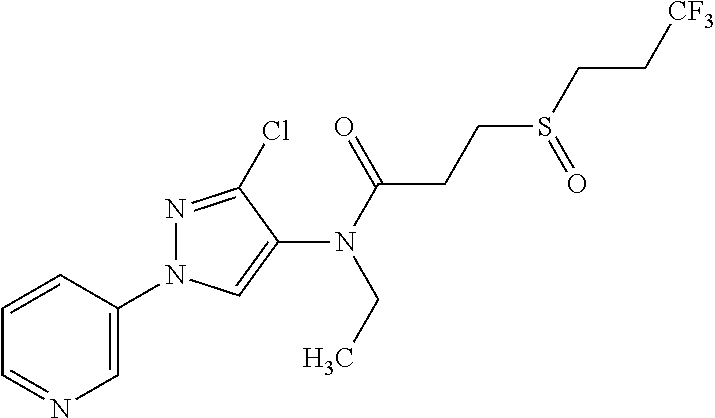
C1=NC=C(N2N=C(Cl)C(N(C(=O)CCS(=O)CC[CF3])CC)=C2)C=C1
